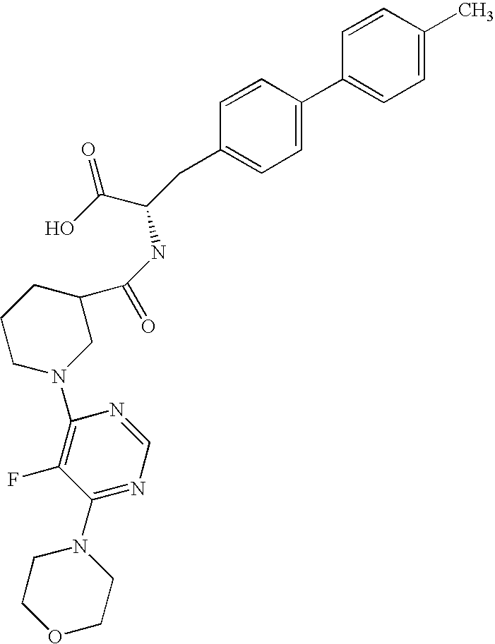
C1=CC(C)=CC=C1C1=CC=C(CC(C(=O)O)NC(C2CCCN(C3=C(F)C(N4CCOCC4)=NC=N3)C2)=O)C=C1
